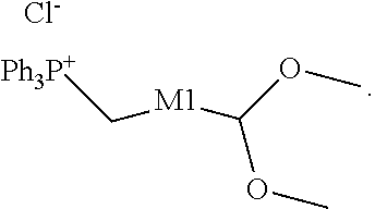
O(C)C(OC)[M1]C[Ph3P+].[Cl-]
